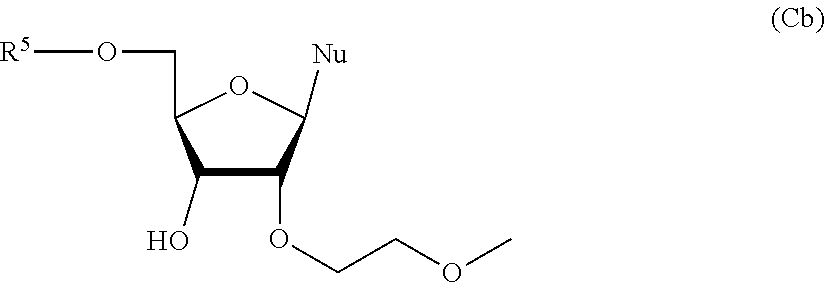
C1(OCCOC)C([Nu])OC(CO[R5])C1O
